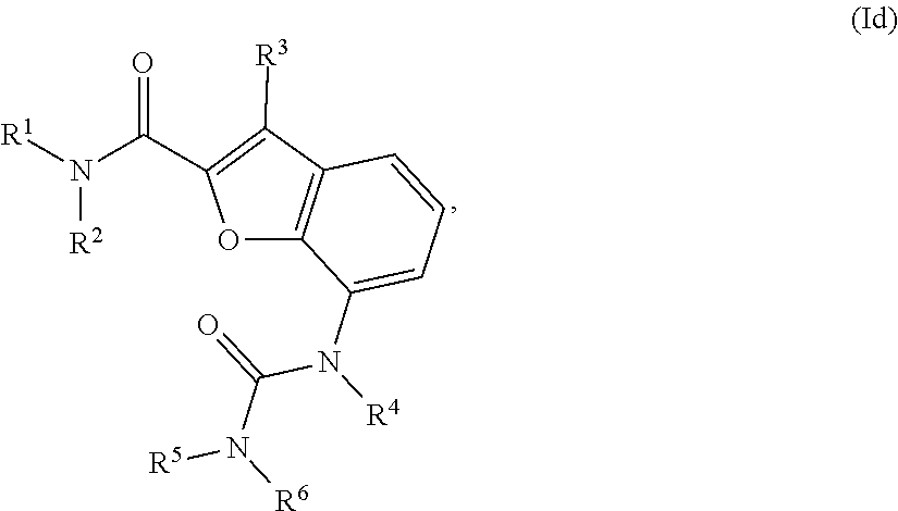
O=C(N([R1])[R2])C1=C([R3])C2=C(O1)C(N(C(N([R5])[R6])=O)[R4])=CC=C2
